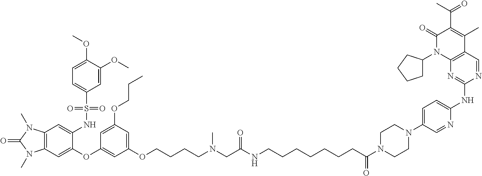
C12=C(C=C(OC3=CC(OCCCCN(C)CC(NCCCCCCCC(N4CCN(C5=CC=C(NC6=NC7=C(C=N6)C(C)=C(C(=O)C)C(=O)N7C6CCCC6)N=C5)CC4)=O)=O)=CC(OCCC)=C3)C(NS(C3=CC=C(OC)C(OC)=C3)(=O)=O)=C1)N(C)C(=O)N2C
